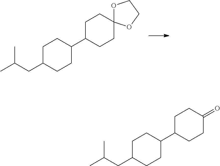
C1C(CC(C)C)CCC(C2CCC3(CC2)OCCO3)C1.C1C(CC(C)C)CCC(C2CCC(=O)CC2)C1
